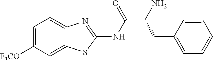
C1=C([F3CO])C=C2C(=C1)N=C(NC(C(CC1=CC=CC=C1)N)=O)S2
